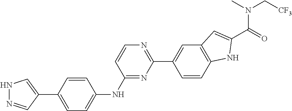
C1=C(C2=CNN=C2)C=CC(NC2=NC(C3=CC4=C(C=C3)NC(C(=O)N(C)C[CF3])=C4)=NC=C2)=C1
